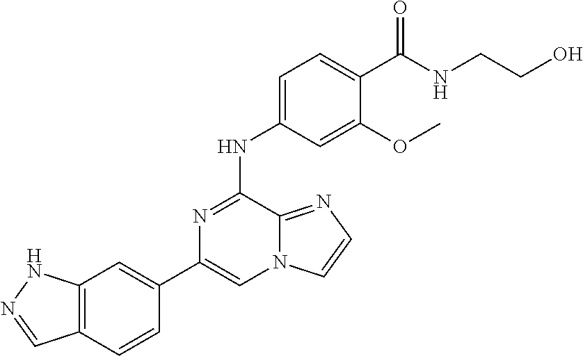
C1(C2=CC3=C(C=C2)C=NN3)=CN2C(=NC=C2)C(NC2=CC=C(C(NCCO)=O)C(OC)=C2)=N1
